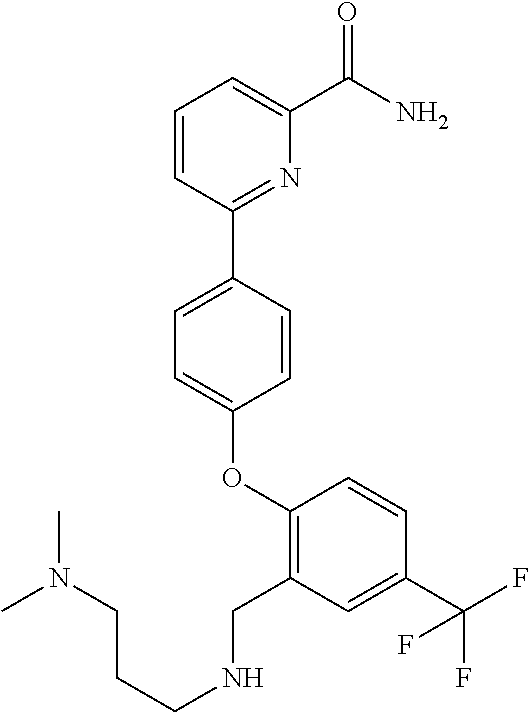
O(C1=CC=C(C2=NC(C(=O)N)=CC=C2)C=C1)C1=C(CNCCCN(C)C)C=C(C(F)(F)F)C=C1
